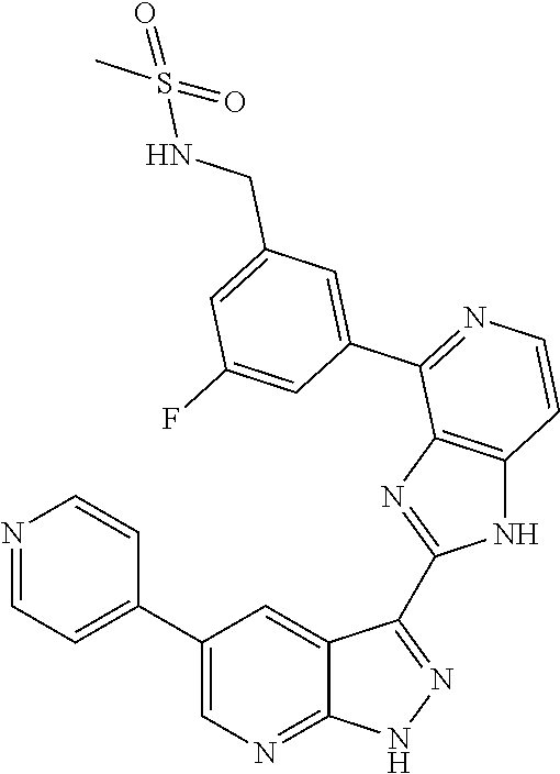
N1=CC=C(C2=CN=C3C(=C2)C(C2=NC4=C(N2)C=CN=C4C2=CC(CNS(C)(=O)=O)=CC(F)=C2)=N[N H]3)C=C1
